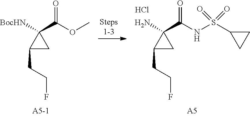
C1C(S(NC(C2(N)C(CCF)C2)=O)(=O)=O)C1.Cl.[A5].O(C(C1([BocHN])C(CCF)C1)=O)C
